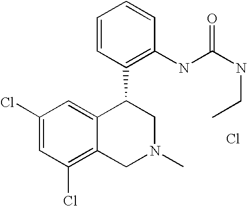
C1(Cl)=CC(Cl)=C2C(=C1)C(C1=C(NC(NCC)=O)C=CC=C1)CN(C)C2.Cl
